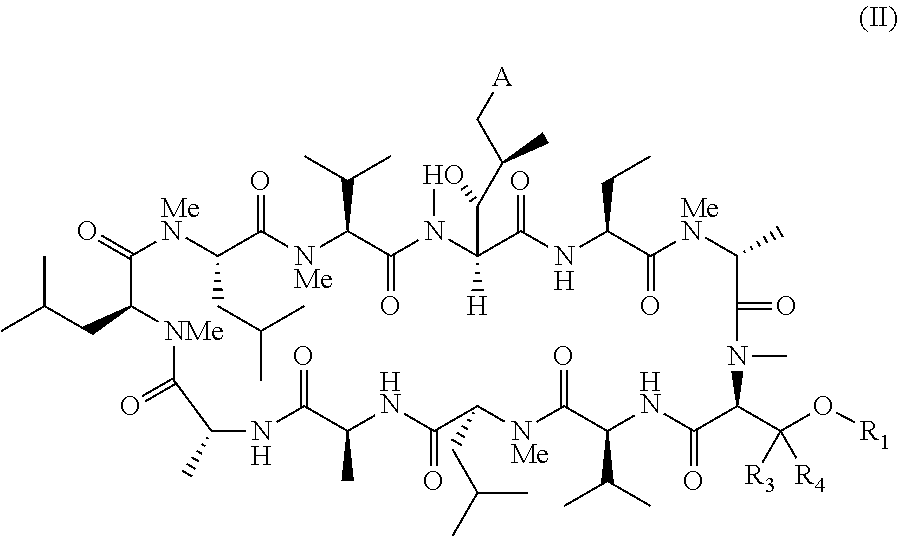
CC(C)CC1C(=O)[MeN]C(CC(C)C)C(=O)[NMe]C(C(C)C)C(=O)N2OC(C(C[A])C)C2([H])C(=O)NC(CC)C(=O)[MeN]C(C)C(=O)N(C)C(C(O[R1])([R4])[R3])C(=O)NC(C(C)C)C(=O)[NMe]C(CC(C)C)C(=O)NC(C)C(=O)NC(C)C(=O)[NMe]1
